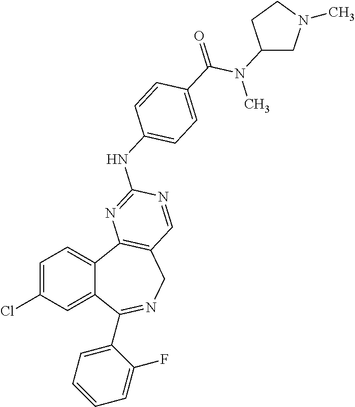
C1=C(Cl)C=C2C(=C1)C1=C(CN=C2C2=CC=CC=C2F)C=NC(NC2=CC=C(C(=O)N(C3CN(C)CC3)C)C=C2)=N1
